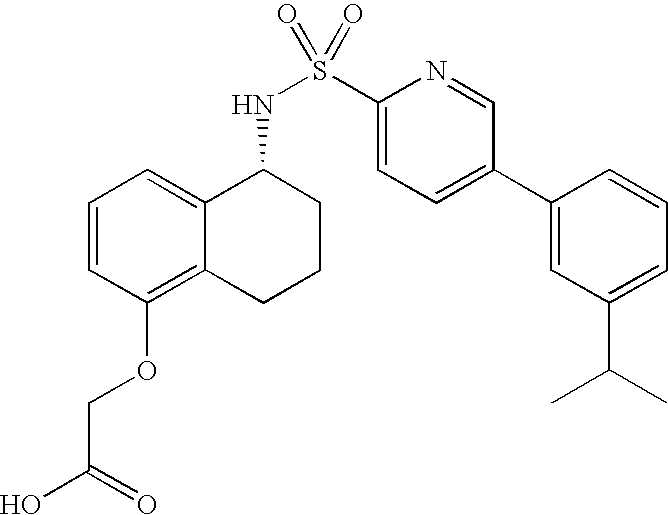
C1=CC(OCC(O)=O)=C2C(=C1)C(NS(C1=CC=C(C3=CC(C(C)C)=CC=C3)C=N1)(=O)=O)CCC2
